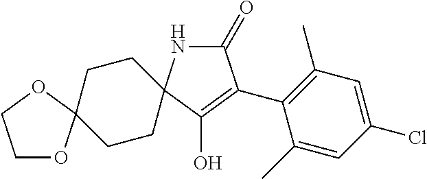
C1OC2(OC1)CCC1(CC2)NC(=O)C(C2=C(C)C=C(Cl)C=C2C)=C1O
